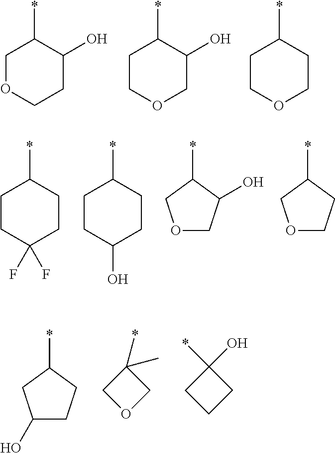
C1OCCC(O)C1*.C1COCC(O)C1*.C1COCCC1*.C1CC(F)(F)CCC1*.C1CC(O)CCC1*.C1(*)COCC1O.C1(*)COCC1.C1(*)CC(O)CC1.C1(*)(C)COC1.C1(*)(O)CCC1
